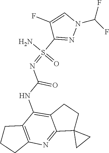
C12=C(CCC1)N=C1C(=C2NC(N=S(C2=NN(C(F)F)C=C2F)(=O)N)=O)CCC12CC2
